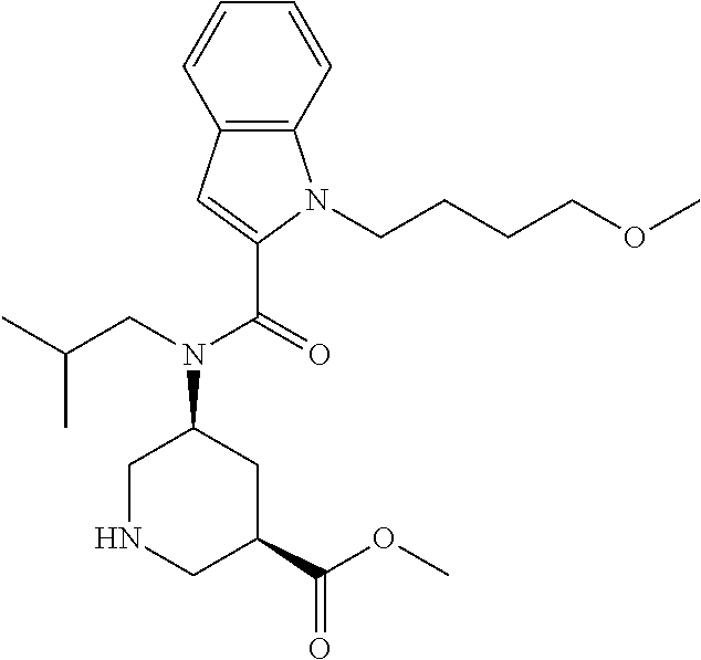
C1NCC(C(OC)=O)CC1N(CC(C)C)C(=O)C1=CC2=C(N1CCCCOC)C=CC=C2
